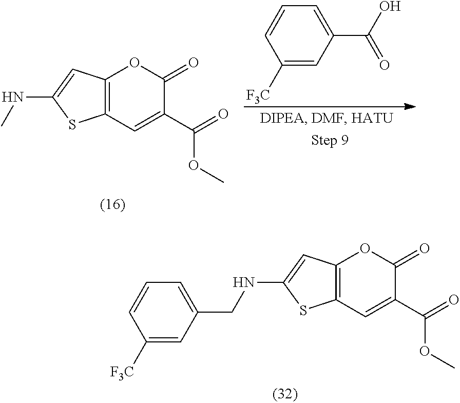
C12=C(C=C(C(=O)OC)C(=O)O1)SC(NCC1=CC=CC([F3C])=C1)=C2.C12=C(C=C(C(=O)OC)C(=O)O1)SC(NC)=C2.C1=C([F3C])C=CC=C1C(O)=O
